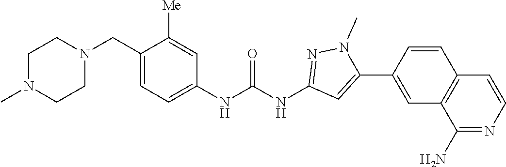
C1(CN2CCN(C)CC2)=CC=C(NC(NC2=NN(C)C(C3=CC4=C(C=C3)C=CN=C4N)=C2)=O)C=C1[Me]
